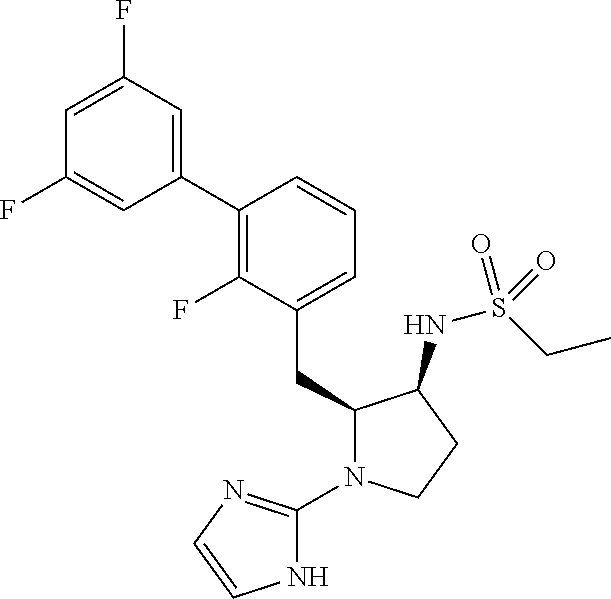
C1(CC2=CC=CC(C3=CC(F)=CC(F)=C3)=C2F)N(C2=NC=CN2)CCC1NS(CC)(=O)=O
